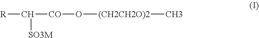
[R]C([CO]O[(CH2CH2O)2]C)[SO3M]
